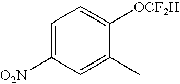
C1=C([O2N])C=C(C)C([OCF2H])=C1
